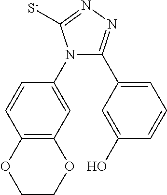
N1(C2=CC3=C(C=C2)OCCO3)C(C2=CC=CC(O)=C2)=NN=C1[S-]
